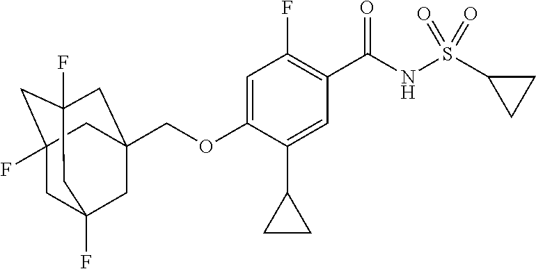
C1=C(OCC23CC4(F)CC(F)(CC(F)(C2)C4)C3)C(C2CC2)=CC(C(NS(C2CC2)(=O)=O)=O)=C1F
